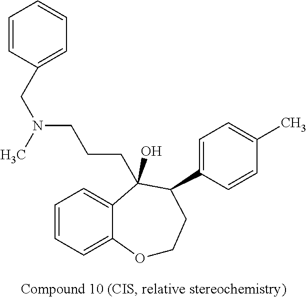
O1CCC(C2=CC=C(C)C=C2)C(O)(CCCN(C)CC2=CC=CC=C2)C2=CC=CC=C12
